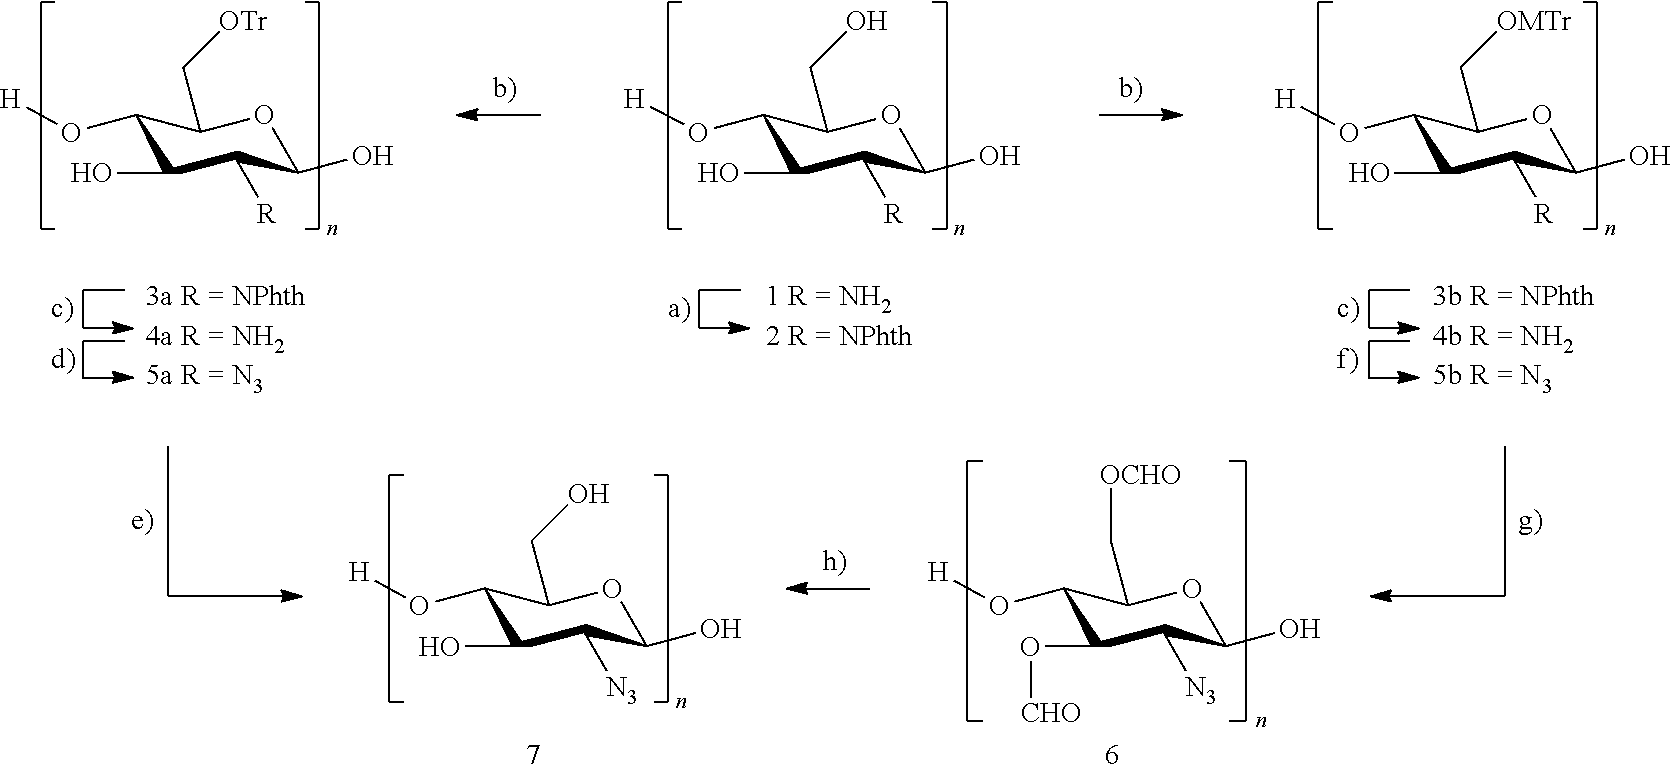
C1(O[H])C(O)C([R])C(O)OC1C[OTr].C1(O[H])C(O)C([R])C(O)OC1CO.C1(O[H])C(O)C([R])C(O)OC1C[OMTr].C1(O[H])C(O)C([N3])C(O)OC1CO.C1(O[H])C(O[CHO])C([N3])C(O)OC1C[OCHO]
